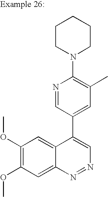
N1=CC(C2=CN=NC3=CC(OC)=C(OC)C=C23)=CC(C)=C1N1CCCCC1
